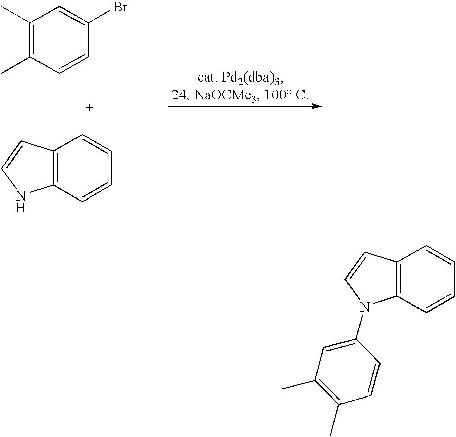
C1=CC(Br)=CC(C)=C1C.C12=C(C=CC=C1)NC=C2.C12=C(C=CC=C1)N(C1=CC(C)=C(C)C=C1)C=C2
